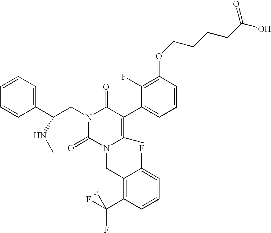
C1=CC(C(CN2C(=O)N(CC3=C(C(F)(F)F)C=CC=C3F)C(C)=C(C3=CC=CC(OCCCCC(O)=O)=C3F)C2=O)NC)=CC=C1
